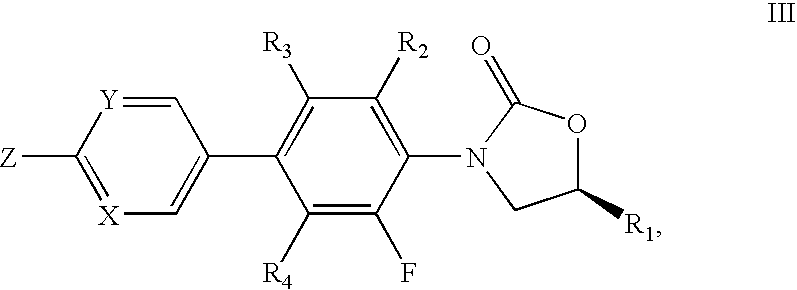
C1([R2])=C(N2CC([R1])OC2=O)C(F)=C([R4])C(C2=C[X]=C([Z])[Y]=C2)=C1[R3]
